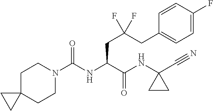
C1C2(CCN(C(NC(C(NC3(C#N)CC3)=O)CC(CC3=CC=C(F)C=C3)(F)F)=O)C1)CC2
